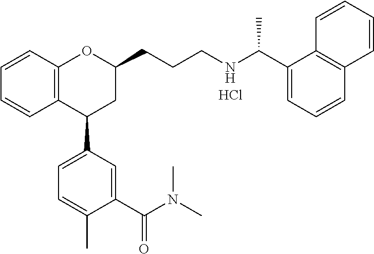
C1=CC2=C(C=C1)C(C1=CC=C(C)C(C(N(C)C)=O)=C1)CC(CCCNC(C1=CC=CC3=C1C=CC=C3)C)O2.Cl
